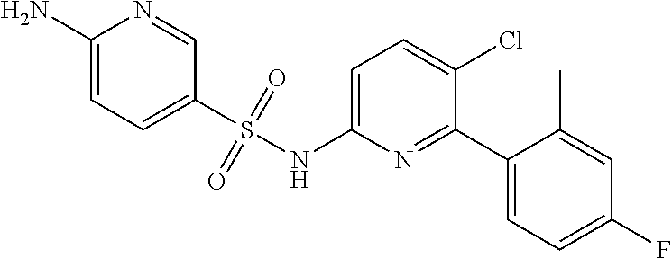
C1=C(NS(C2=CC=C(N)N=C2)(=O)=O)N=C(C2=CC=C(F)C=C2C)C(Cl)=C1
